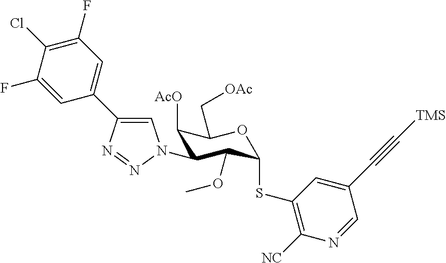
C1(N2C=C(C3=CC(F)=C(Cl)C(F)=C3)N=N2)C(OC)C(SC2=C([NC])N=CC(C#C[TMS])=C2)OC(C[OAc])C1[AcO]
